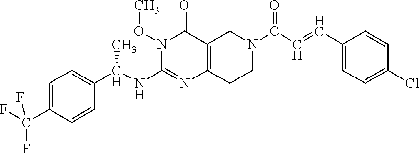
C1=C(C(F)(F)F)C=CC(C(NC2=NC3=C(C(=O)N2OC)CN(C(C=CC2=CC=C(Cl)C=C2)=O)CC3)C)=C1
